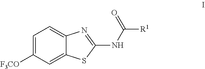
C1=C([F3CO])C=C2C(=C1)N=C(NC([R1])=O)S2
